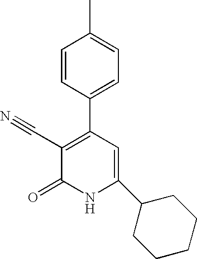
C1=CC(C2=C(C#N)C(=O)NC(C3CCCCC3)=C2)=CC=C1C
